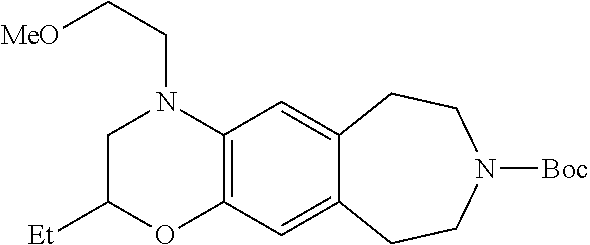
C1C([Et])OC2=C(N1CC[MeO])C=C1C(=C2)CCN([Boc])CC1
